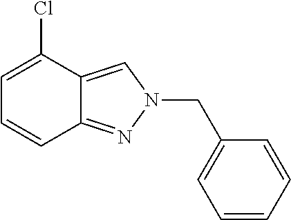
C1=C(Cl)C2=CN(CC3=CC=CC=C3)N=C2C=C1
